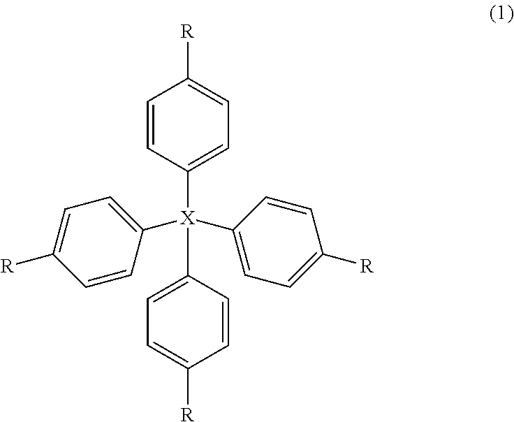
C1=CC([X](C2=CC=C([R])C=C2)(C2=CC=C([R])C=C2)C2=CC=C([R])C=C2)=CC=C1[R]
